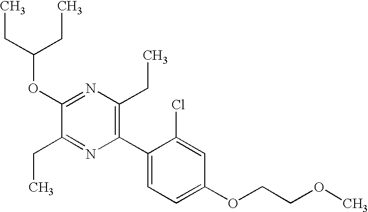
C1(OC(CC)CC)=NC(CC)=C(C2=CC=C(OCCOC)C=C2Cl)N=C1CC
